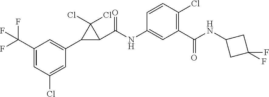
C1=C(Cl)C=C(C(F)(F)F)C=C1C1C(C(NC2=CC(C(NC3CC(F)(F)C3)=O)=C(Cl)C=C2)=O)C1(Cl)Cl
